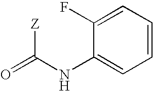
O=C(NC1=CC=CC=C1F)[Z]
